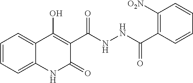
C1=CC=C2C(=C1)C(O)=C(C(NNC(C1=C([O2N])C=CC=C1)=O)=O)C(=O)N2
